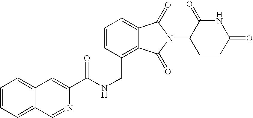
N(CC1=C2C(=CC=C1)C(=O)N(C1CCC(=O)NC1=O)C2=O)C(C1=CC2=CC=CC=C2C=N1)=O
